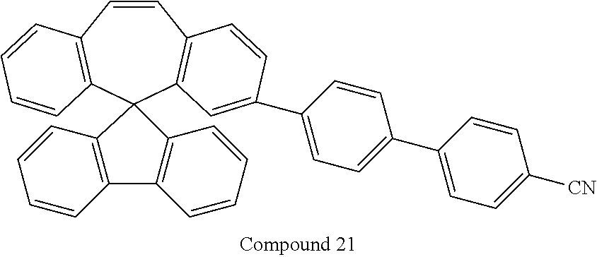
C1=CC2=C(C=C(C3=CC=C(C4=CC=C([CN])C=C4)C=C3)C=C2)C2(C3=C1C=CC=C3)C1=C(C3=C2C=CC=C3)C=CC=C1
